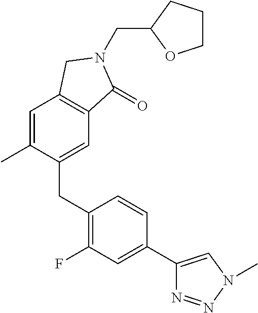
C(C1OCCC1)N1C(=O)C2=C(C=C(C)C(CC3=C(F)C=C(C4=CN(C)N=N4)C=C3)=C2)C1
